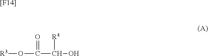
[R3]OC(C(O)[R4])=O.[[F14]]
